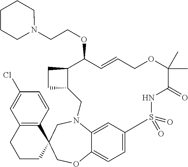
C1CCC2(C3=C1C=C(Cl)C=C3)COC1=CC=C3C=C1N(C2)CC1C(CC1)C(OCCN1CCCCC1)C=CCOC(C)(C)C(=O)NS3(=O)=O
